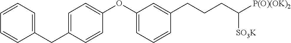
C1=C(CC2=CC=CC=C2)C=CC(OC2=CC=CC(CCCC([P(O)(OK)2])[SO3K])=C2)=C1
